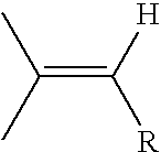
C(=C([H])[R])(C)C
